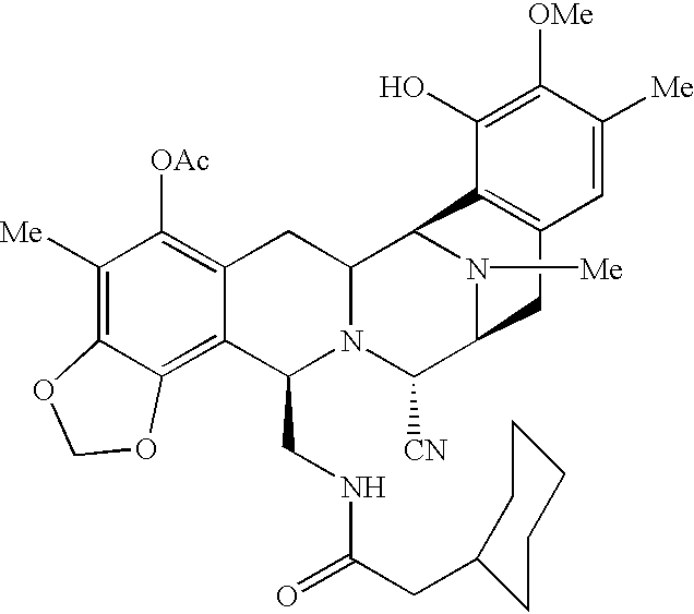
C1([Me])=C2C(=C3C(=C1[OAc])CC1N(C3CNC(CC3CCCCC3)=O)C([CN])C3N([Me])C1C1=C(C3)C=C([Me])C([OMe])=C1O)OCO2
